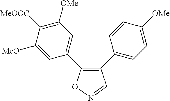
C1(C2=CC=C([OMe])C=C2)=C(C2=CC([OMe])=C([MeOOC])C([MeO])=C2)ON=C1
